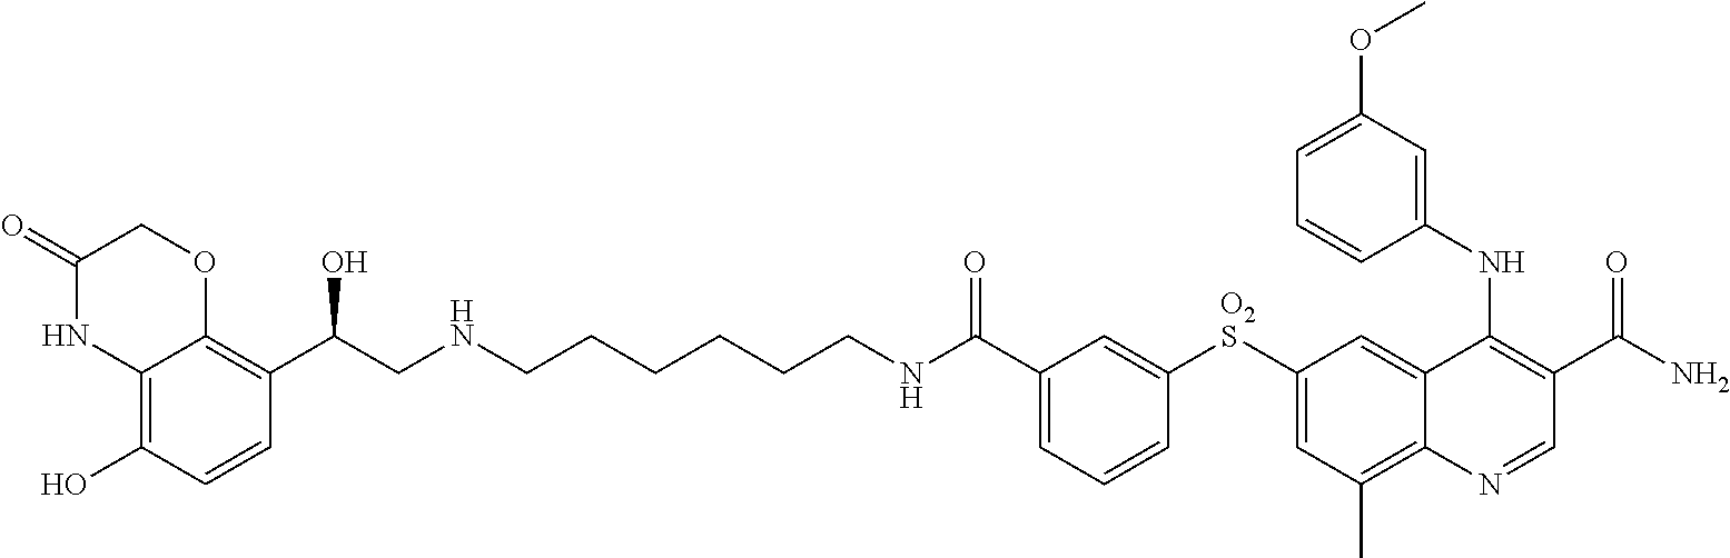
[O2S](C1=CC(C)=C2C(=C1)C(NC1=CC(OC)=CC=C1)=C(C(N)=O)C=N2)C1=CC(C(NCCCCCCNCC(C2=C3C(=C(O)C=C2)NC(=O)CO3)O)=O)=CC=C1
